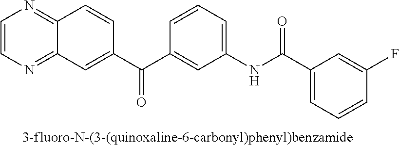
C1=CN=C2C(=N1)C=CC(C(C1=CC(NC(C3=CC=CC(F)=C3)=O)=CC=C1)=O)=C2
